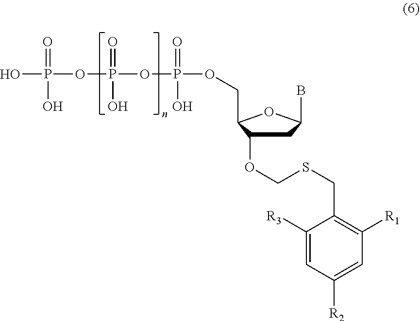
C1C(OCSCC2=C([R1])C=C([R2])C=C2[R3])C(COP(OP(OP(=O)(O)O)(=O)O)(=O)O)OC1B
